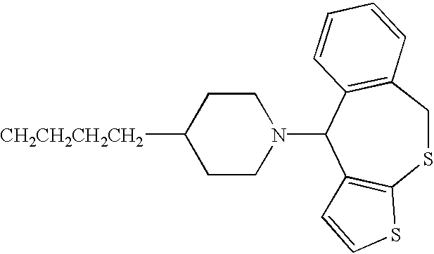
C1CN(C2C3=C(CSC4=C2C=CS4)C=CC=C3)CCC1[CH2CH2CH2CH2]
